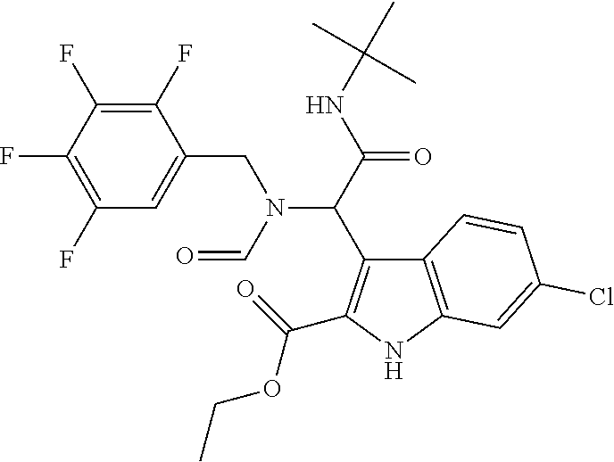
C(C(NC(C)(C)C)=O)(N(CC1=CC(F)=C(F)C(F)=C1F)C=O)C1=C(C(=O)OCC)NC2=C1C=CC(Cl)=C2
